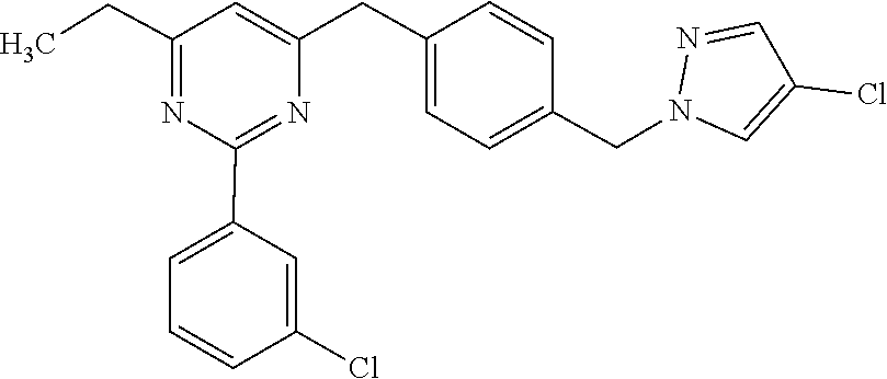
N1(CC2=CC=C(CC3=CC(CC)=NC(C4=CC=CC(Cl)=C4)=N3)C=C2)C=C(Cl)C=N1
